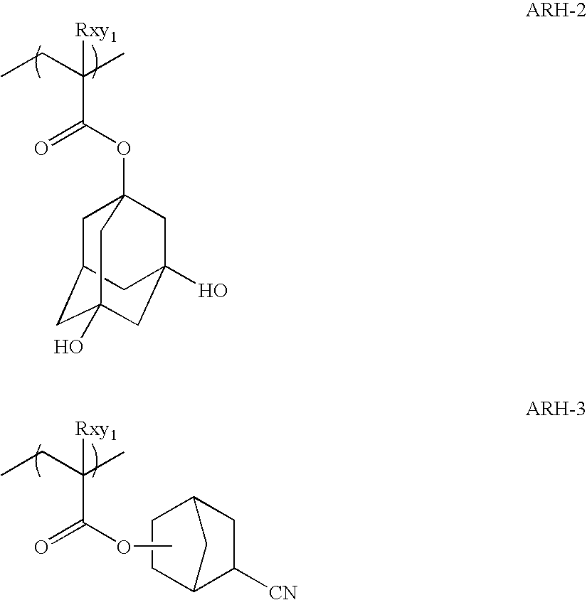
CCC(C)([Rxy1])C(=O)OC12CC3CC(O)(CC(O)(C1)C3)C2.CCC(C)([Rxy1])C(=O)OC.C1CC2C([CN])CC1C2
